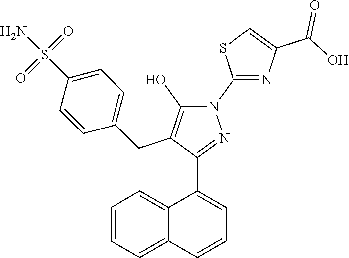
C1=CC=C2C(=C1)C(C1=NN(C3=NC(C(=O)O)=CS3)C(O)=C1CC1=CC=C(S(N)(=O)=O)C=C1)=CC=C2
